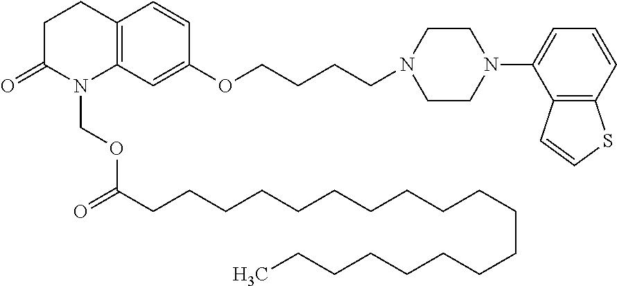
C12=C(C=C(OCCCCN3CCN(C4=CC=CC5=C4C=CS5)CC3)C=C1)N(COC(CCCCCCCCCCCCCCCCCCC)=O)C(=O)CC2
